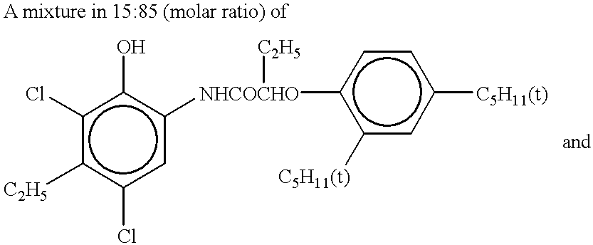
c1(Cl)c([C2H5])c(Cl)cc([NHCOCHO]([C2H5])c2c([C5H11(t)])cc([C5H11(t)])cc2)c1O
